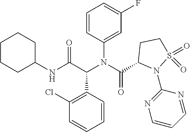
C1=CC(N(C(=O)C2N(C3=NC=CC=N3)S(=O)(=O)CC2)C(C2=C(Cl)C=CC=C2)C(=O)NC2CCCCC2)=CC(F)=C1
